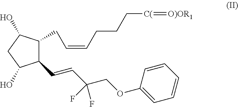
C1(C=CC(COC2=CC=CC=C2)(F)F)C(CC=CCCC[C(]=[O)OR1])C(O)CC1O
